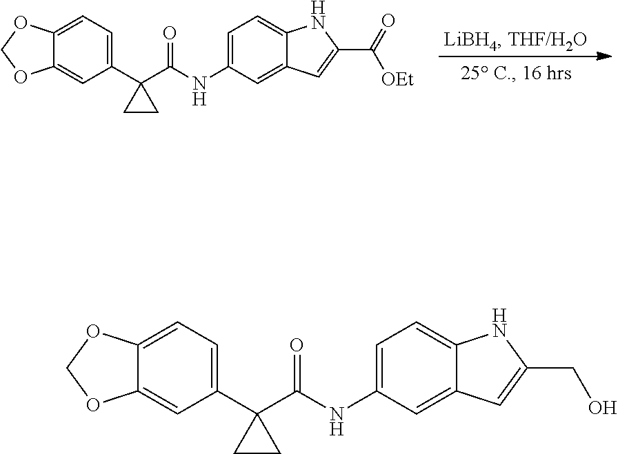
C1=C(NC(C2(C3=CC=C4C(=C3)OCO4)CC2)=O)C=C2C(=C1)NC(C(=O)[OEt])=C2.C1=C(NC(C2(C3=CC=C4C(=C3)OCO4)CC2)=O)C=C2C(=C1)NC(CO)=C2
